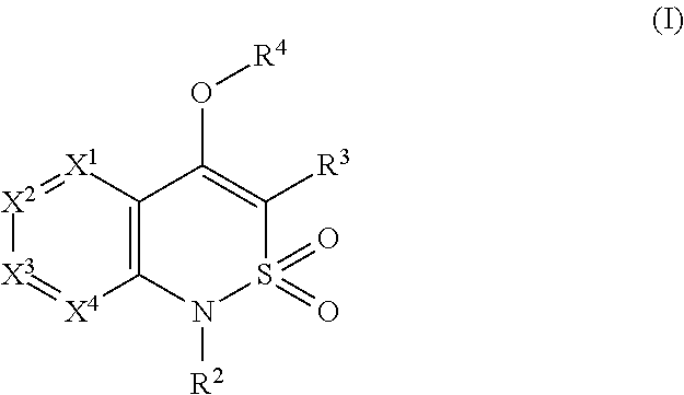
[X2]1=[X1]C2=C([X4]=[X3]1)N([R2])S(=O)(=O)C([R3])=C2O[R4]
